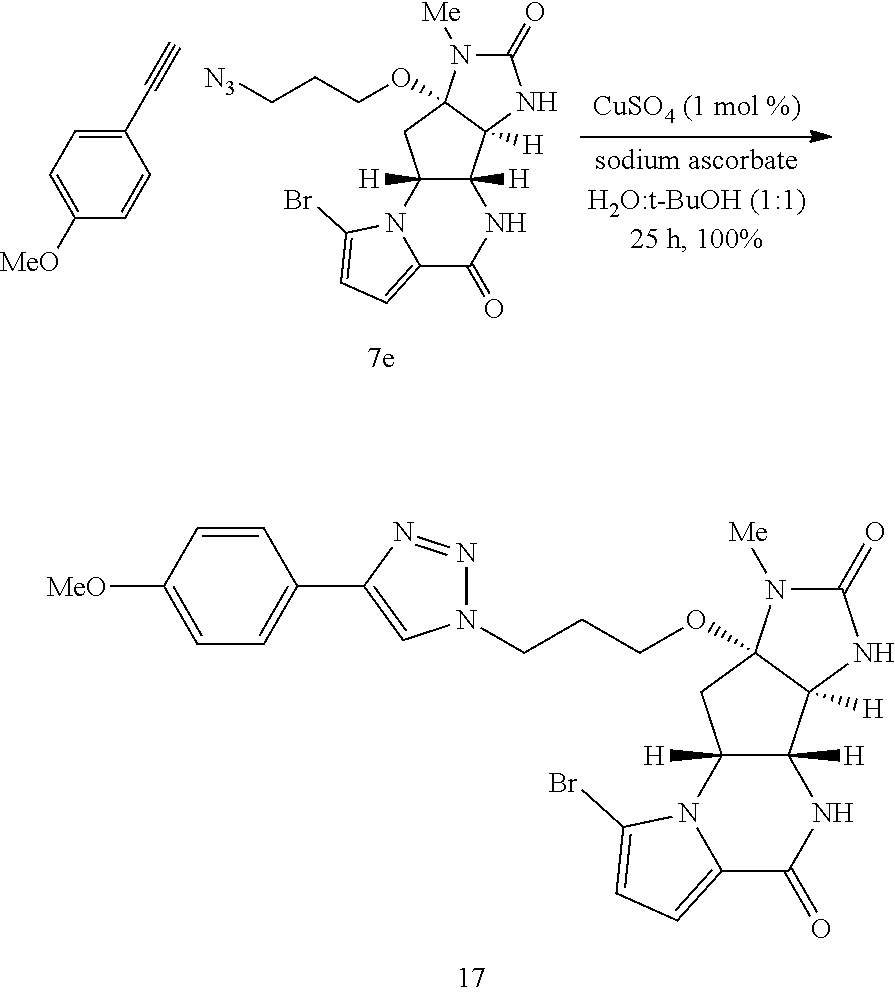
C12([H])C([H])(N3C(=CC=C3Br)C(=O)N1)CC1(OCCCN3N=NC(C4=CC=C([MeO])C=C4)=C3)C2([H])NC(=O)N1[Me].C12([H])C([H])(N3C(=CC=C3Br)C(=O)N1)CC1(OCCC[N3])C2([H])NC(=O)N1[Me].C1(C#C)=CC=C([MeO])C=C1
